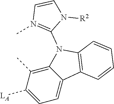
C12=C(C)C([LA])=CC=C1C1=C(N2C2=N(C)C=CN2[R2])C=CC=C1
